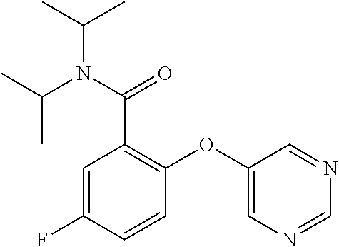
C1=C(F)C=CC(OC2=CN=CN=C2)=C1C(N(C(C)C)C(C)C)=O
